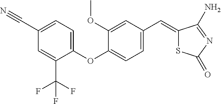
C1(C#N)=CC=C(OC2=CC=C(C=C3SC(=O)N=C3N)C=C2OC)C(C(F)(F)F)=C1
